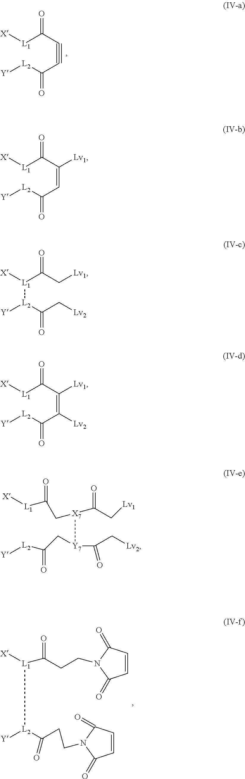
[X][L1]C(C#CC([L2][Y])=O)=O.[L1]([X])(C(=O)CCN1C(=O)C=CC1=O)[L2]([Y])C(=O)CCN1C(=O)C=CC1=O.[X][L1]C(C(=CC([L2][Y])=O)[Lv1])=O.[X][L1](C(C[Lv1])=O)[L2]([Y])C(C[Lv2])=O.[X][L1]C(C(=C(C([L2][Y])=O)[Lv2])[Lv1])=O.[X7](C(C[Lv1])=O)([Y7](C(C[Lv2])=O)CC(=O)[L2][Y])CC(=O)[L1][X]
